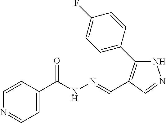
C1=CC(C(NN=CC2=C(C3=CC=C(F)C=C3)NN=C2)=O)=CC=N1
